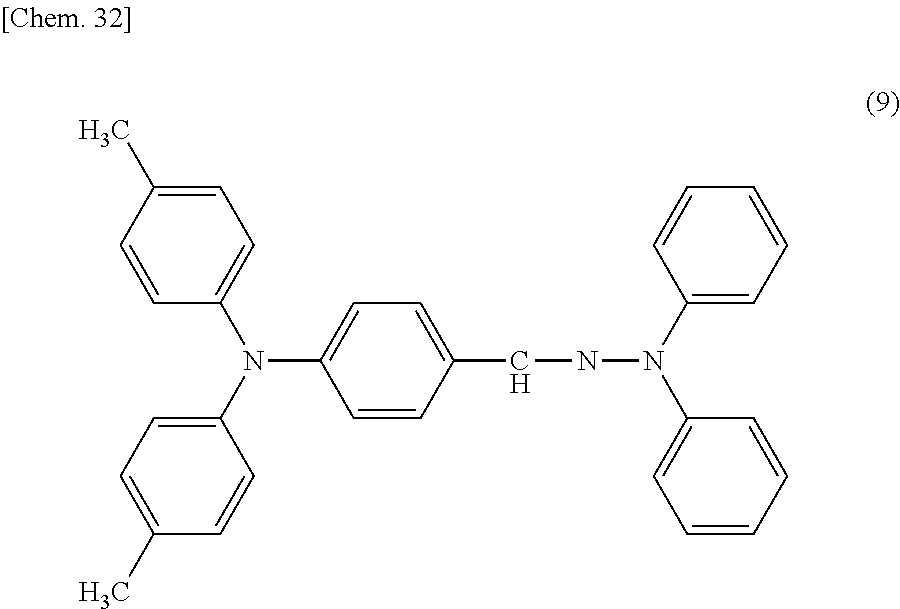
C1=C(C)C=CC(N(C2=CC=C(C)C=C2)C2=CC=C(CNN(C3=CC=CC=C3)C3=CC=CC=C3)C=C2)=C1
